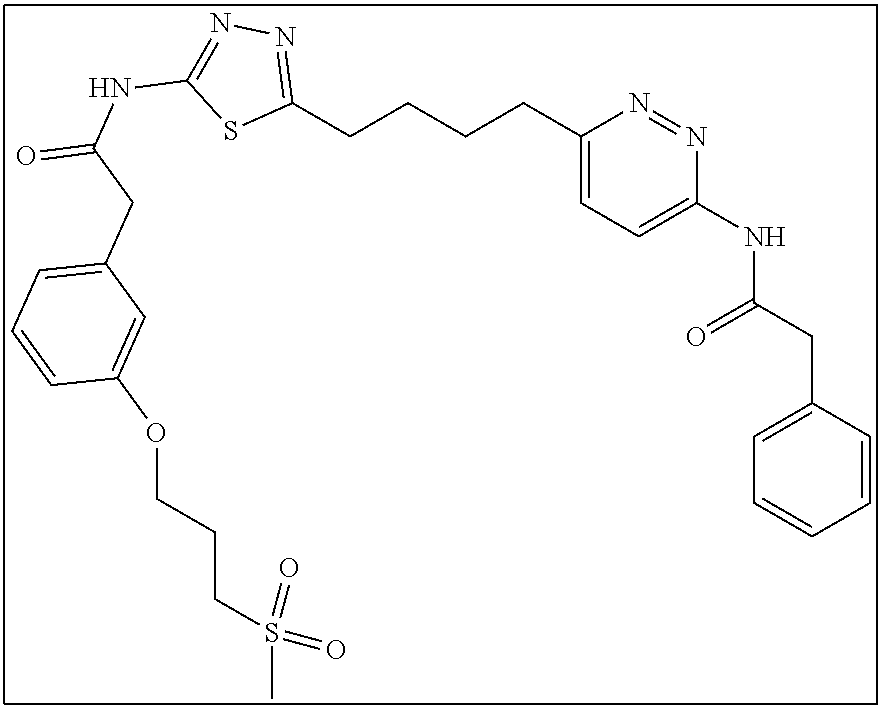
C1(CCCCC2=NN=C(NC(=O)CC3=CC=CC(OCCCS(C)(=O)=O)=C3)S2)=CC=C(NC(CC2=CC=CC=C2)=O)N=N1
